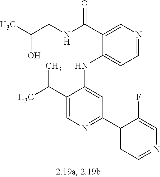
C1(NC2=CC(C3=CC=NC=C3F)=NC=C2C(C)C)=CC=NC=C1C(NCC(C)O)=O
